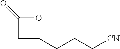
C1C(CCC[CN])OC1=O
